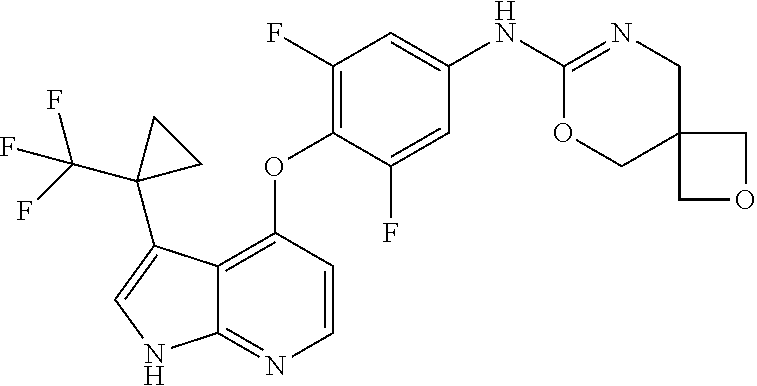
C12=C(OC3=C(F)C=C(NC4=NCC5(CO4)COC5)C=C3F)C=CN=C1NC=C2C1(C(F)(F)F)CC1
